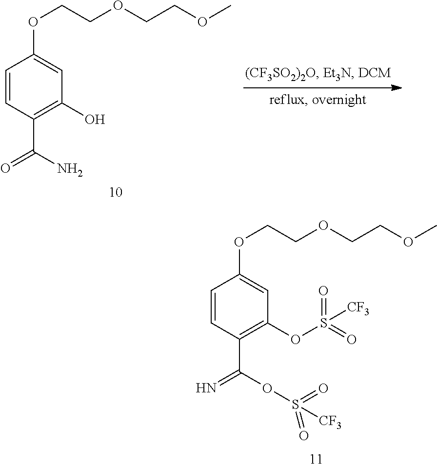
C1=CC(C(N)=O)=C(O)C=C1OCCOCCOC.C1=CC(C(OS(=O)(=O)[CF3])=N)=C(OS(=O)(=O)[CF3])C=C1OCCOCCOC
